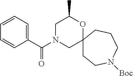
C12(CCN([Boc])CCC1)OC(C)CN(C(=O)C1=CC=CC=C1)C2
